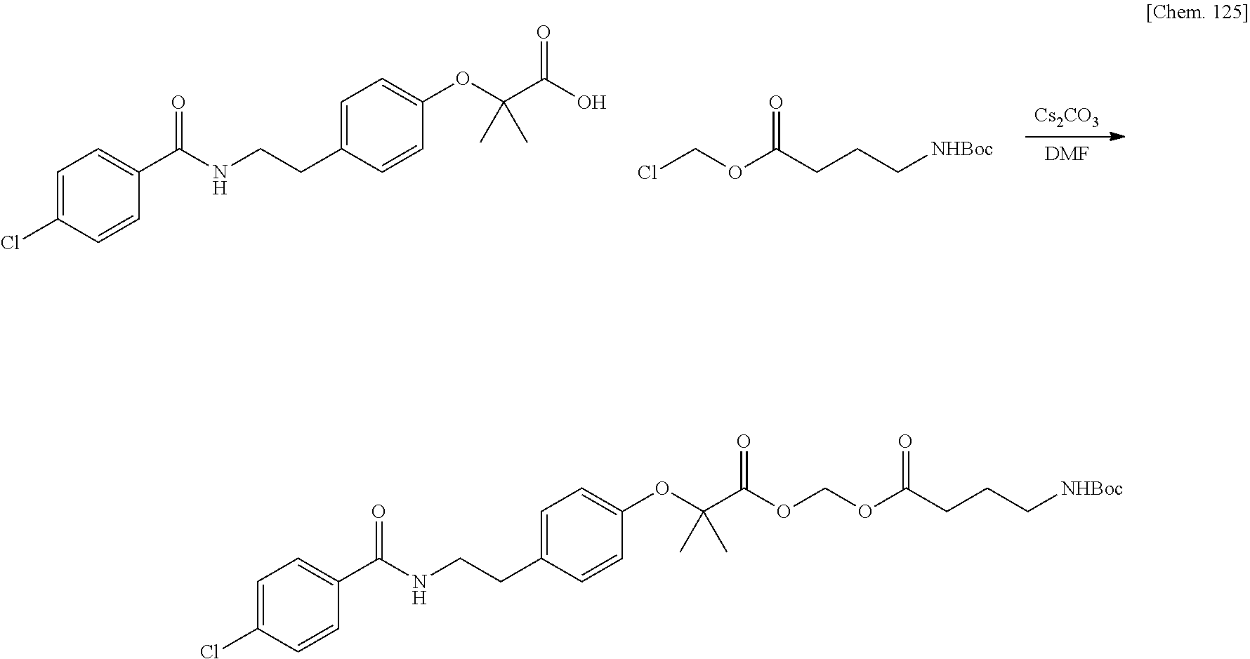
[Cs2CO3].[DMF].C1=C(Cl)C=CC(C(NCCC2=CC=C(OC(C(O)=O)(C)C)C=C2)=O)=C1.ClCOC(CCC[NHBoc])=O.C1=C(Cl)C=CC(C(NCCC2=CC=C(OC(C(=O)OCOC(CCC[NHBoc])=O)(C)C)C=C2)=O)=C1
